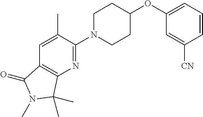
C1N(C2=NC3=C(C=C2C)C(=O)N(C)C3(C)C)CCC(OC2=CC=CC([CN])=C2)C1
